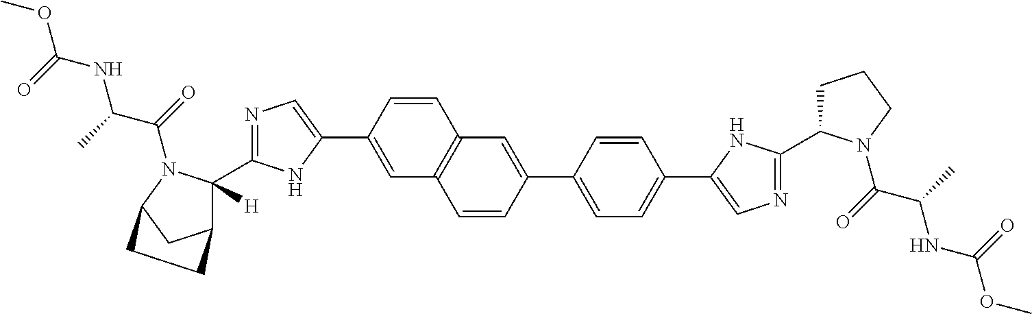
COC(=O)NC(C)C(=O)N1C([H])(C2=NC=C(C3=CC4=C(C=C3)C=C(C3=CC=C(C5=CN=C(C6CCCN6C(=O)C(C)NC(OC)=O)N5)C=C3)C=C4)N2)C2CC1CC2
